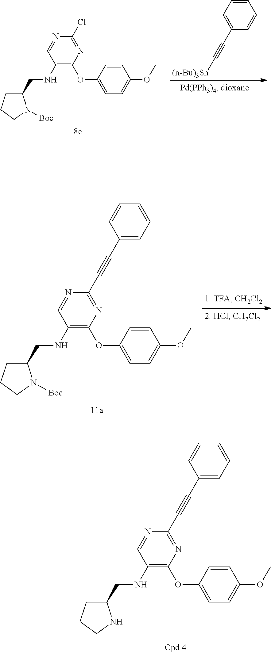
N1=C(Cl)N=CC(NCC2CCCN2[Boc])=C1OC1=CC=C(OC)C=C1.C1=C(C#C[(n-Bu)3Sn])C=CC=C1.N1=C(C#CC2=CC=CC=C2)N=CC(NCC2CCCN2[Boc])=C1OC1=CC=C(OC)C=C1.N1=C(C#CC2=CC=CC=C2)N=CC(NCC2CCCN2)=C1OC1=CC=C(OC)C=C1
